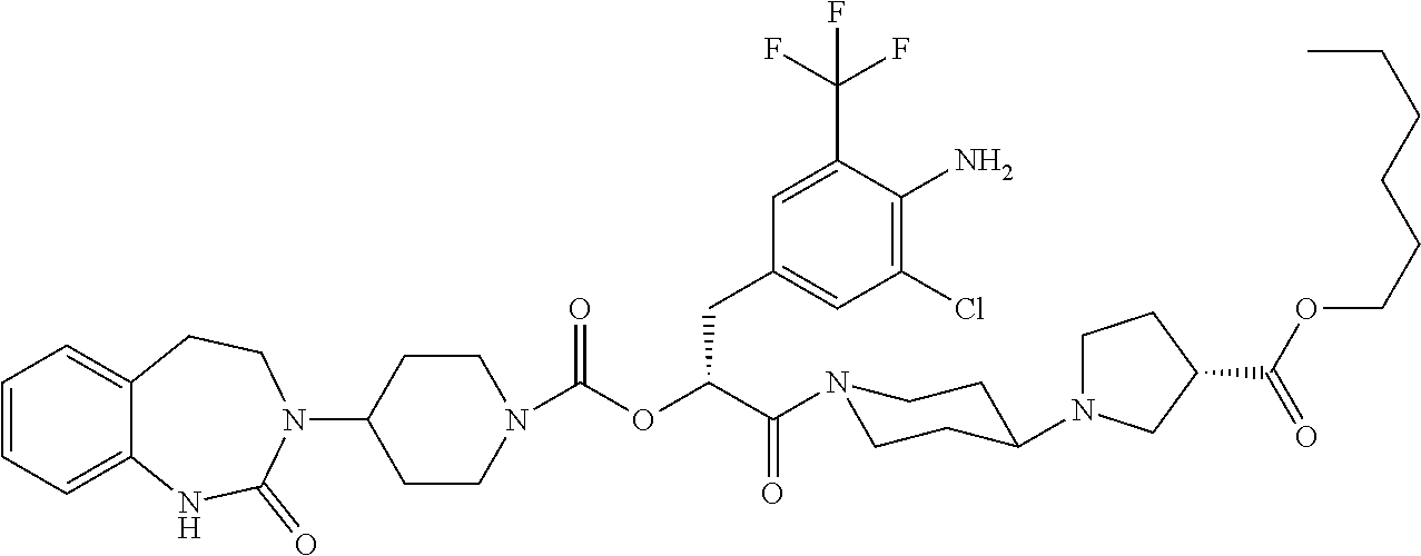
C1=CC=C2C(=C1)CCN(C1CCN(C(OC(C(N3CCC(N4CCC(C(OCCCCCC)=O)C4)CC3)=O)CC3=CC(Cl)=C(N)C(C(F)(F)F)=C3)=O)CC1)C(=O)N2
